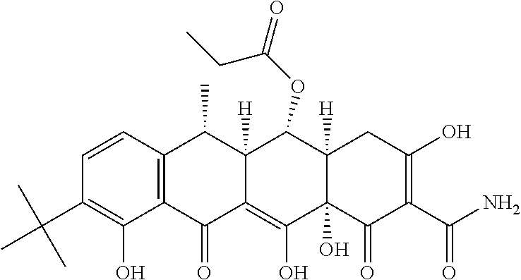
C1=CC2=C(C(O)=C1C(C)(C)C)C(=O)C1=C(O)C3(O)C([H])(C(OC(=O)CC)C1([H])C2C)CC(O)=C(C(N)=O)C3=O
